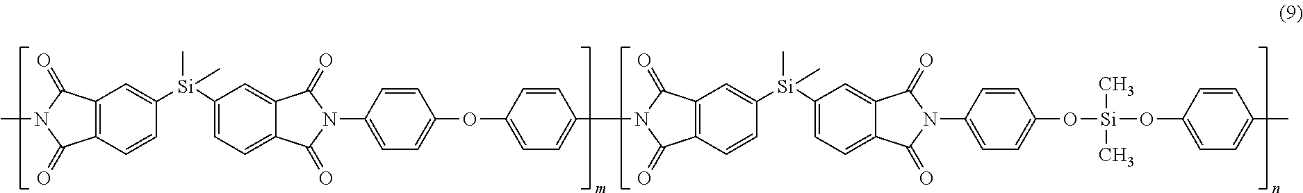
C12=C(C=CC([Si](C3=CC=C4C(=C3)C(=O)N(C3=CC=C(OC5=CC=C(N6C(=O)C7=C(C=CC([Si](C8=CC=C9C(=C8)C(=O)N(C8=CC=C(O[Si](OC%10=CC=C(C)C=C%10)(C)C)C=C8)C9=O)(C)C)=C7)C6=O)C=C5)C=C3)C4=O)(C)C)=C1)C(=O)N(C)C2=O
